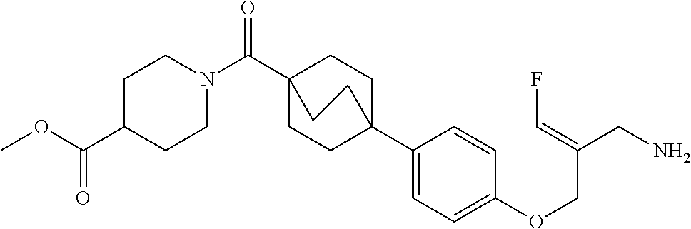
C1(C23CCC(C(N4CCC(C(OC)=O)CC4)=O)(CC2)CC3)=CC=C(OCC(CN)=CF)C=C1
